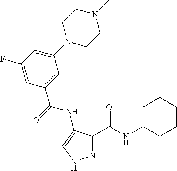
N1=C(C(NC2CCCCC2)=O)C(NC(C2=CC(N3CCN(C)CC3)=CC(F)=C2)=O)=CN1
